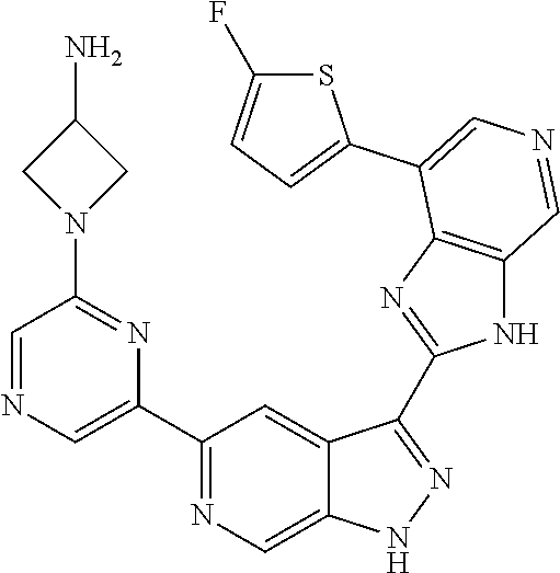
C1(C2=CN=CC(N3CC(N)C3)=N2)=NC=C2C(=C1)C(C1=NC3=C(N1)C=NC=C3C1=CC=C(F)S1)=NN2
